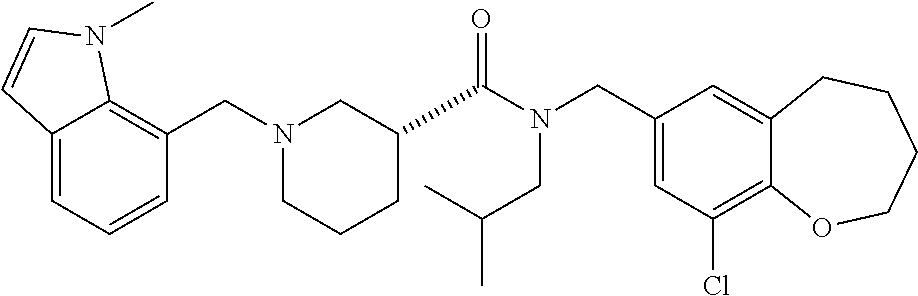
C1(CN(C(=O)C2CCCN(CC3=C4C(=CC=C3)C=CN4C)C2)CC(C)C)=CC(Cl)=C2C(=C1)CCCCO2
